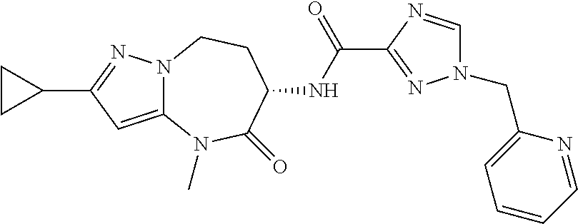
C1=NC(C(NC2C(=O)N(C)C3=CC(C4CC4)=NN3CC2)=O)=NN1CC1=CC=CC=N1
